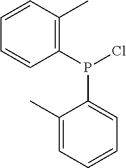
C1(C)=CC=CC=C1P(C1=C(C)C=CC=C1)Cl
